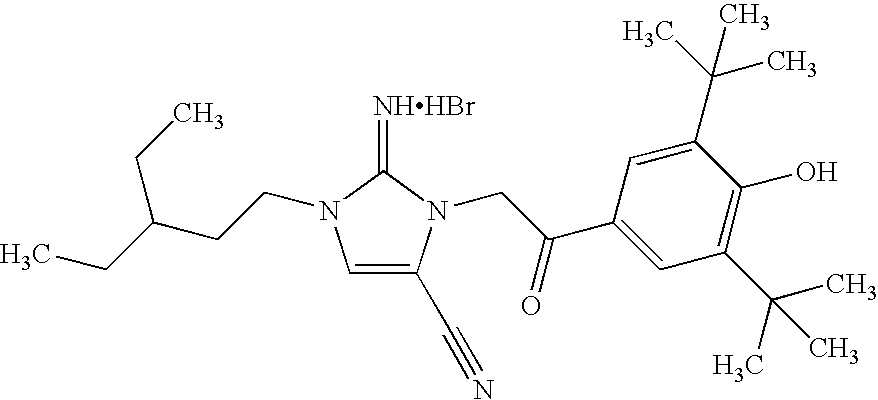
[NHHBr]=C1N(CCC(CC)CC)C=C(C#N)N1CC(C1=CC(C(C)(C)C)=C(O)C(C(C)(C)C)=C1)=O
